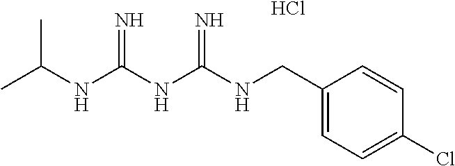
Cl.C(C1=CC=C(Cl)C=C1)NC(NC(NC(C)C)=N)=N
